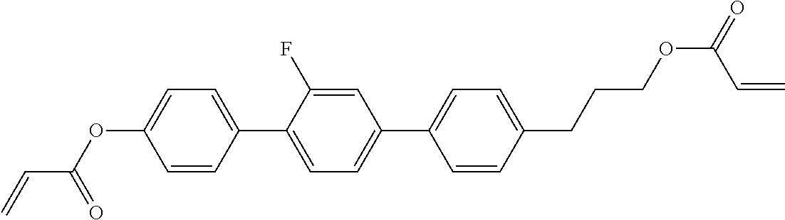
C1(C2=CC=C(C3=CC=C(CCCOC(=O)C=C)C=C3)C=C2F)=CC=C(OC(C=C)=O)C=C1
